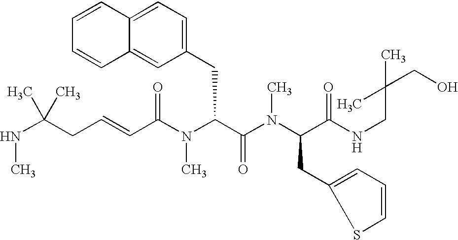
N(C(CC=CC(N(C(C(=O)N(C)C(CC1=CC=CS1)C(=O)NCC(CO)(C)C)CC1=CC=C2C(=C1)C=CC=C2)C)=O)(C)C)C
